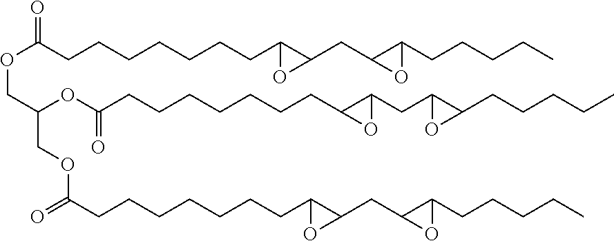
O(C(CCCCCCCC1C(CC2C(CCCCC)O2)O1)=O)CC(OC(CCCCCCCC1C(CC2C(CCCCC)O2)O1)=O)COC(=O)CCCCCCCC1C(CC2C(CCCCC)O2)O1
